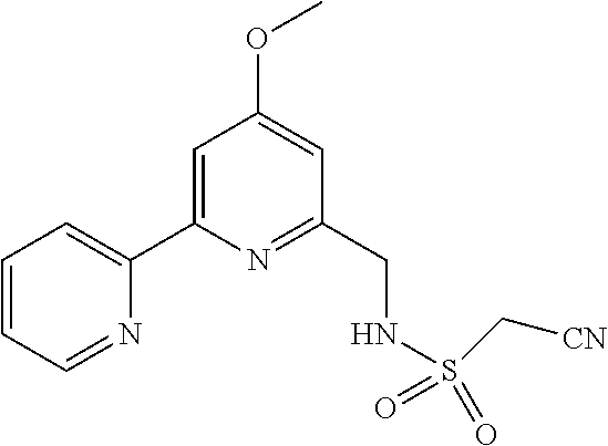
C1=CC=NC(C2=CC(OC)=CC(CNS(=O)(=O)C[CN])=N2)=C1
